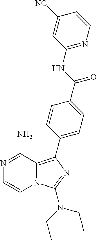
N1=C(N)C2=C(C3=CC=C(C(=O)NC4=NC=CC([NC])=C4)C=C3)N=C(N(CC)CC)N2C=C1
